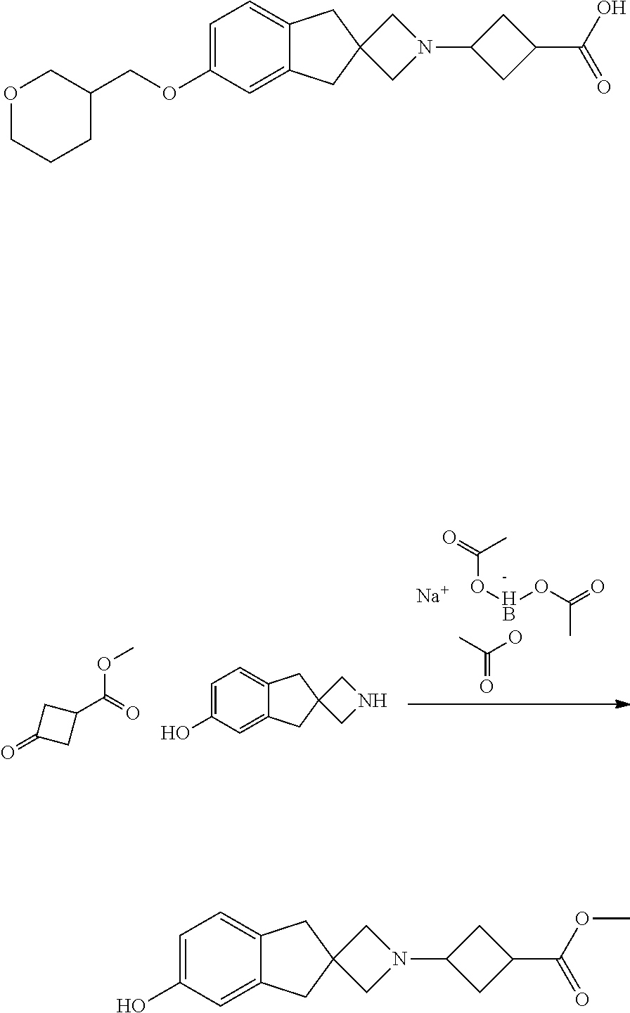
C1(OCC2COCCC2)=CC=C2C(=C1)CC1(C2)CN(C2CC(C(O)=O)C2)C1.OC(C)=O.[Na].O=C(C)OBOC(=O)C.O=C1CC(C(=O)OC)C1.C1(O)=CC=C2C(=C1)CC1(C2)CNC1.C1(O)=CC=C2C(=C1)CC1(C2)CN(C2CC(C(OC)=O)C2)C1
